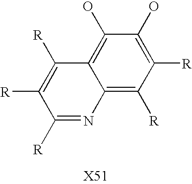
C12=C([R])C([R])=C(O)C(O)=C1C([R])=C([R])C([R])=N2
